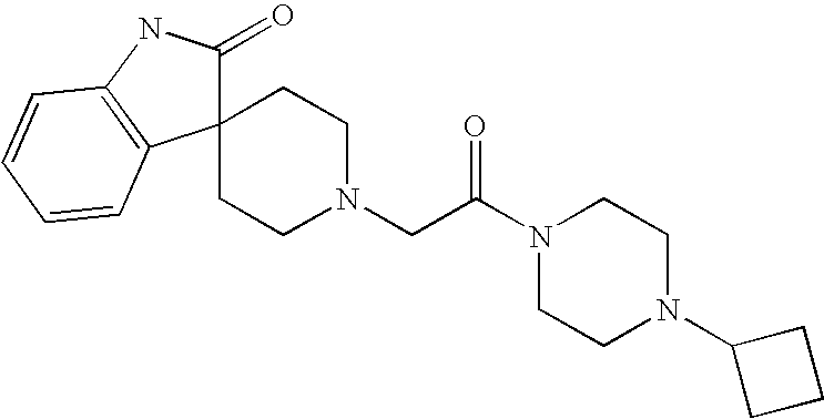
C12(CCN(CC(N3CCN(C4CCC4)CC3)=O)CC1)C(=O)NC1=C2C=CC=C1
